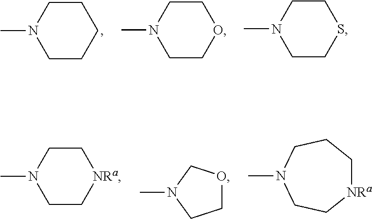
C1CCCCN1C.C1COCCN1C.C1CSCCN1C.C1C[NRa]CCN1C.C1OCN(C)C1.C1[NRa]CCN(C)CC1
